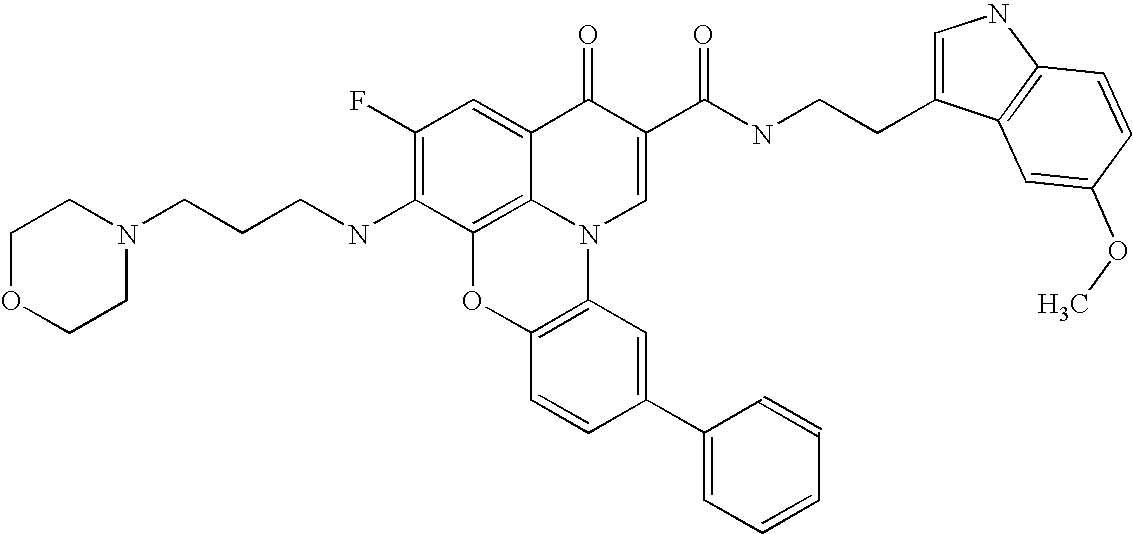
C1(F)=C(NCCCN2CCOCC2)C2=C3C(=C1)C(=O)C(C(NCCC1=CNC4=C1C=C(OC)C=C4)=O)=CN3C1=C(O2)C=CC(C2=CC=CC=C2)=C1
